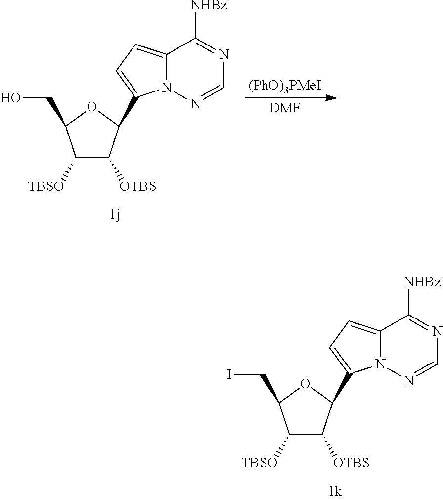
C1([TBSO])C([OTBS])C(C2=CC=C3N2N=CN=C3[NHBz])OC1CO.[(PhO)3PMeI].[DMF].C1([TBSO])C([OTBS])C(C2=CC=C3N2N=CN=C3[NHBz])OC1CI
